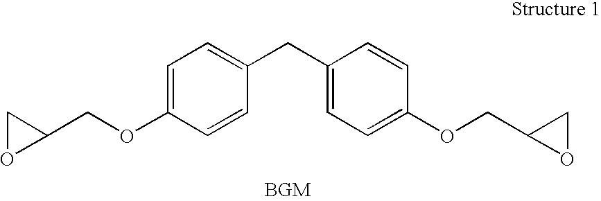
C1(CC2=CC=C(OCC3OC3)C=C2)=CC=C(OCC2CO2)C=C1
